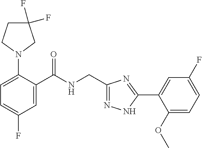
C1=C(N2CC(F)(F)CC2)C(C(NCC2=NNC(C3=CC(F)=CC=C3OC)=N2)=O)=CC(F)=C1
